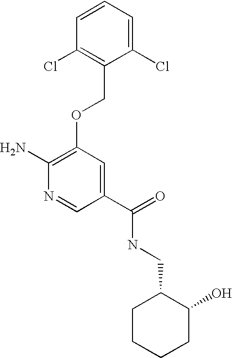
C1(Cl)=CC=CC(Cl)=C1COC1=C(N)N=CC(C(=O)NCC2CCCCC2O)=C1
